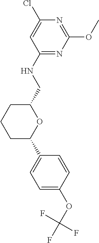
C1=CC(C2OC(CNC3=NC(OC)=NC(Cl)=C3)CCC2)=CC=C1OC(F)(F)F
